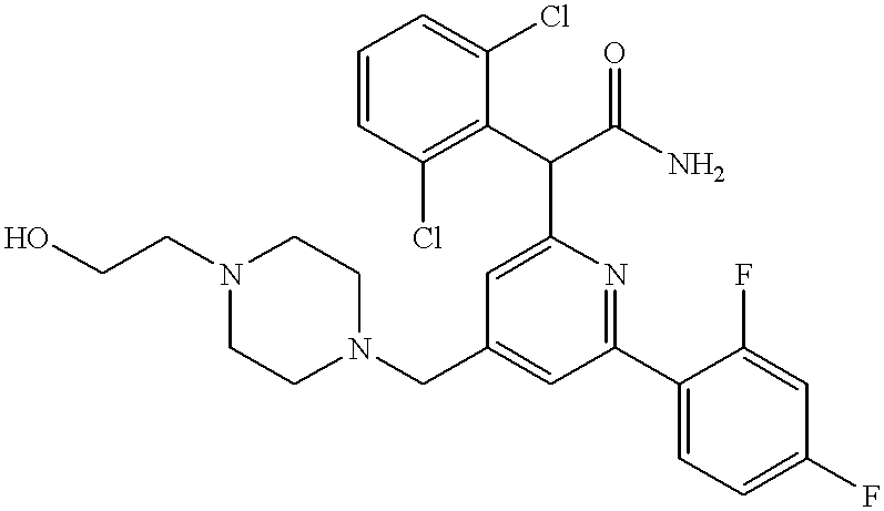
N1(CC2=CC(C3=CC=C(F)C=C3F)=NC(C(C3=C(Cl)C=CC=C3Cl)C(N)=O)=C2)CCN(CCO)CC1
